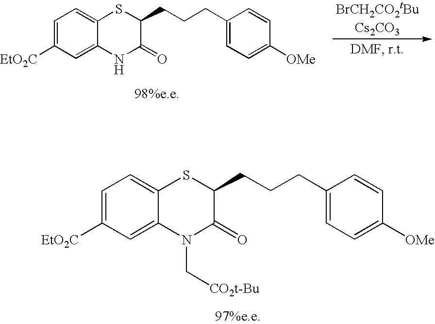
C1(CCCC2SC3=CC=C([EtO2C])C=C3NC2=O)=CC=C([OMe])C=C1.C1(CCCC2SC3=CC=C([EtO2C])C=C3N(C[CO2t-Bu])C2=O)=CC=C([OMe])C=C1
